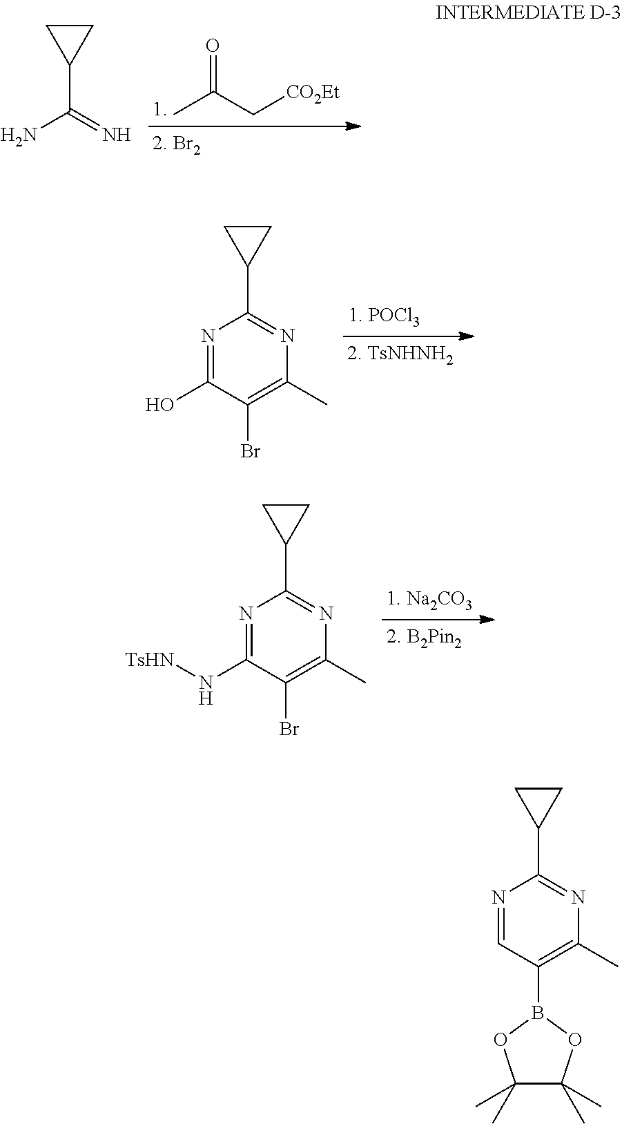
CC(C[CO2Et])=O.C1CC1C(=N)N.C1CC1C1=NC(C)=C(Br)C(O)=N1.C1CC1C1=NC(C)=C(Br)C(N[TsHN])=N1.C1CC1C1=NC(C)=C(B2OC(C)(C)C(C)(C)O2)C=N1
